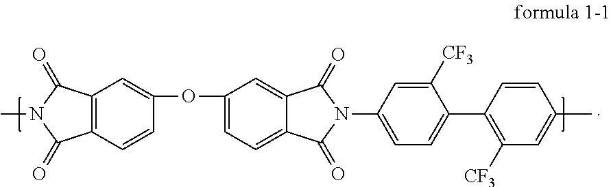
C12=C(C=CC(OC3=CC=C4C(=C3)C(=O)N(C3=CC=C(C5=C([CF3])C=C(C)C=C5)C([CF3])=C3)C4=O)=C1)C(=O)N(C)C2=O
